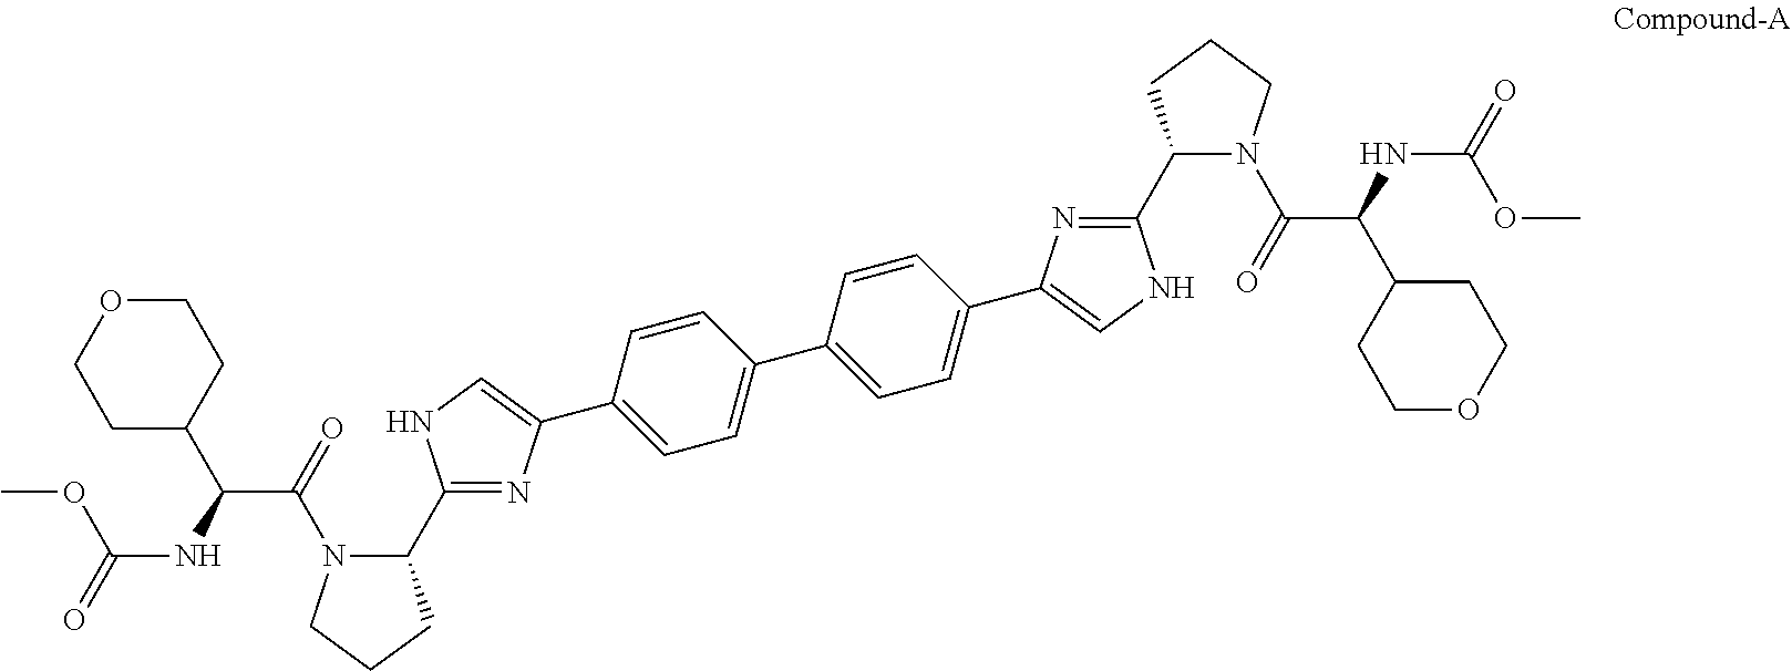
C1=CC(C2=CNC(C3N(C(=O)C(NC(=O)OC)C4CCOCC4)CCC3)=N2)=CC=C1C1=CC=C(C2=CNC(C3N(C(C(C4CCOCC4)NC(=O)OC)=O)CCC3)=N2)C=C1
